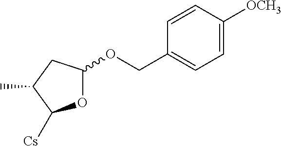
O1C(OCC2=CC=C([OCH3])C=C2)CC(C)C1[Cs]
